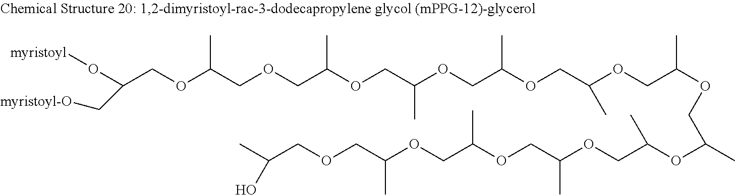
C(COC(COCC(OCC(OCC(OCC(OCC(OCC(C)OC(COC(COC(COC(COCC(C)O)C)C)C)C)C)C)C)C)C)C)(O[myristoyl])C[myristoyl-O]
